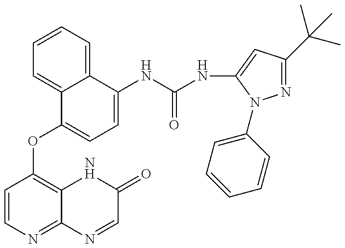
C1=CN=C2C(=C1OC1=CC=C(NC(=O)NC3=CC(C(C)(C)C)=NN3C3=CC=CC=C3)C3=CC=CC=C13)NC(=O)C=N2
